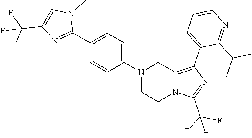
N1(C2=CC=C(C3=NC(C(F)(F)F)=CN3C)C=C2)CCN2C(=C(C3=CC=CN=C3C(C)C)N=C2C(F)(F)F)C1
